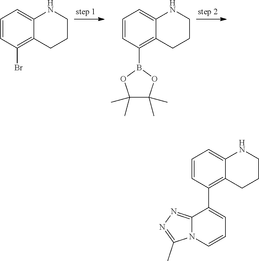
C1=CC(Br)=C2C(=C1)NCCC2.C1=CC(B2OC(C)(C)C(C)(C)O2)=C2C(=C1)NCCC2.C1=CC(C2=CC=CN3C2=NN=C3C)=C2C(=C1)NCCC2
